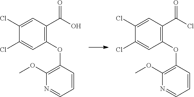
C1(OC2=C(OC)N=CC=C2)=C(C(O)=O)C=C(Cl)C(Cl)=C1.C1(OC2=C(OC)N=CC=C2)=C(C(Cl)=O)C=C(Cl)C(Cl)=C1
